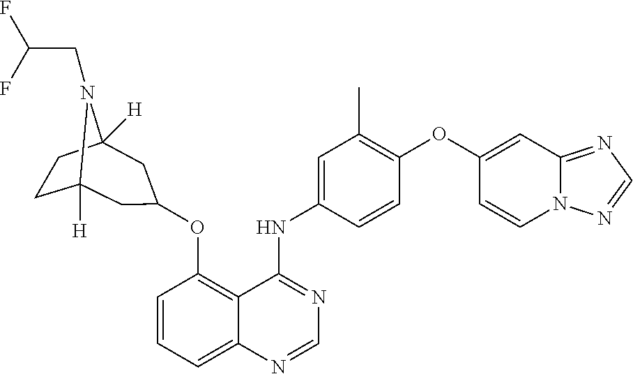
O(C1=C2C(=CC=C1)N=CN=C2NC1=CC(C)=C(OC2=CC3=NC=NN3C=C2)C=C1)C1CC2([H])CCC([H])(N2CC(F)F)C1
